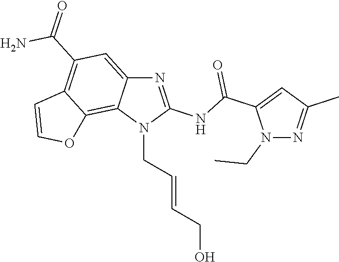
N1=C(NC(C2=CC(C)=NN2CC)=O)N(CC=CCO)C2=C3C(=C(C(=O)N)C=C12)C=CO3
